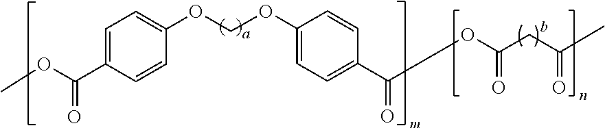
C1=C(C(OC)=O)C=CC(OCOC2=CC=C(C(=O)OC(CC(=O)C)=O)C=C2)=C1
